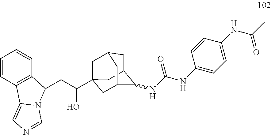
C(C(C12CC3CC(C(NC(NC4=CC=C(NC(C)=O)C=C4)=O)C(C1)C3)C2)O)C1C2=C(C=CC=C2)C2=CN=CN21
